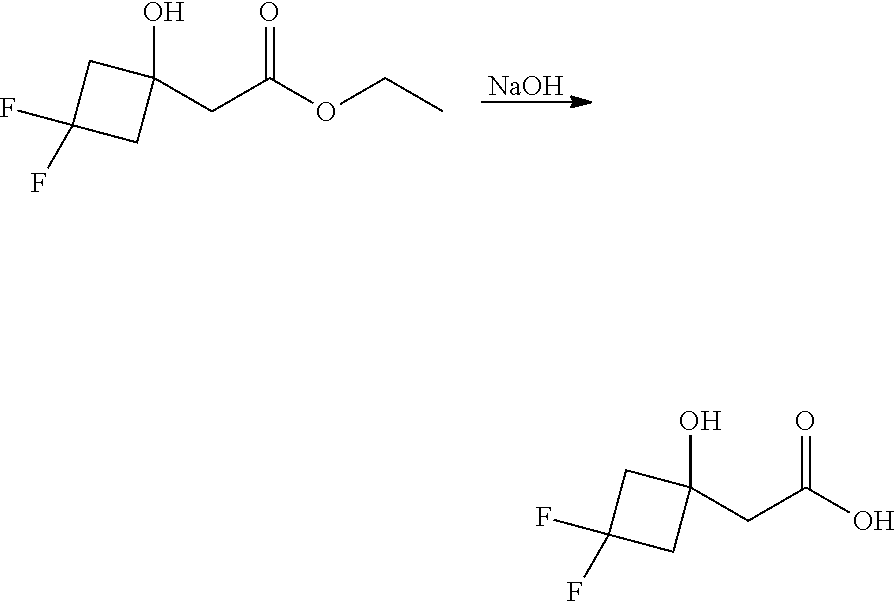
[NaOH].C1(CC(OCC)=O)(O)CC(F)(F)C1.C1(CC(O)=O)(O)CC(F)(F)C1
